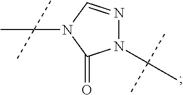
N1(C(C)(C)C)N=CN(C(C)(C)C)C1=O
